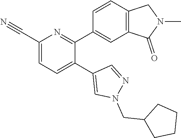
C1(C#N)=CC=C(C2=CN(CC3CCCC3)N=C2)C(C2=CC3=C(C=C2)CN(C)C3=O)=N1
